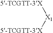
[5-TCGTT-3X][X1][5-TCGTT-3X]
